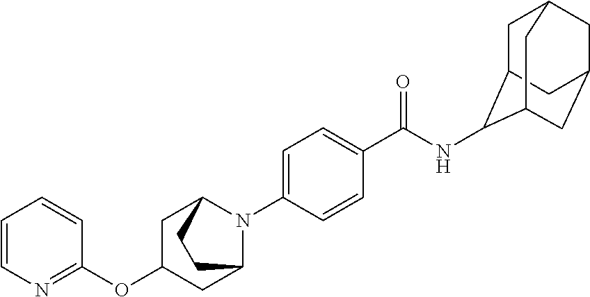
C1=C(N2C3CC(OC4=NC=CC=C4)CC2CC3)C=CC(C(NC2C3CC4CC(CC2C4)C3)=O)=C1
